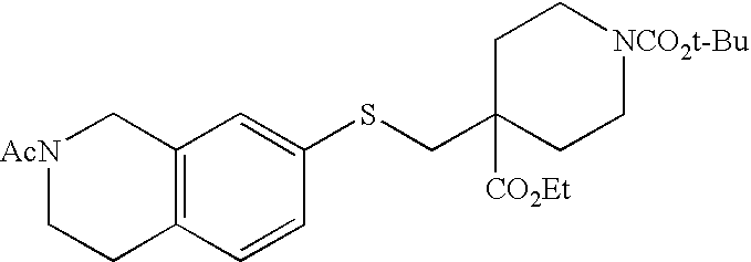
C12=C(C=C(SCC3([CO2Et])CC[NCO2t-Bu]CC3)C=C1)C[AcN]CC2
